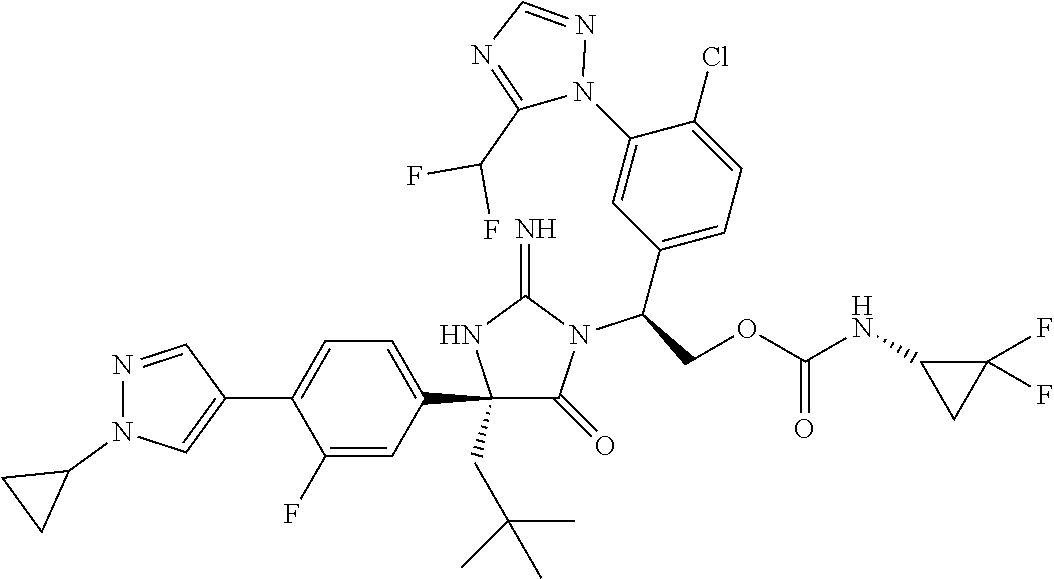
C1(C2=CC=C(C3=CN(C4CC4)N=C3)C(F)=C2)(CC(C)(C)C)C(=O)N(C(C2=CC=C(Cl)C(N3N=CN=C3C(F)F)=C2)COC(NC2CC2(F)F)=O)C(=N)N1
